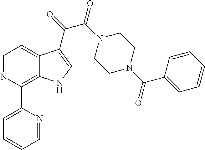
C1=NC(C2=CC=CC=N2)=C2C(=C1)C(C(=O)C(N1CCN(C(C3=CC=CC=C3)=O)CC1)=O)=CN2
